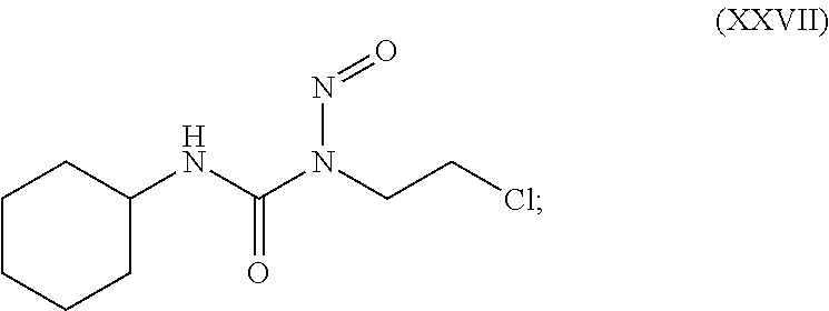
C1C(NC(N(N=O)CCCl)=O)CCCC1
